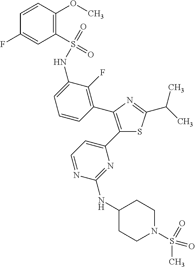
C1=CC(OC)=C(S(=O)(=O)NC2=CC=CC(C3=C(C4=CC=NC(NC5CCN(S(C)(=O)=O)CC5)=N4)SC(C(C)C)=N3)=C2F)C=C1F
